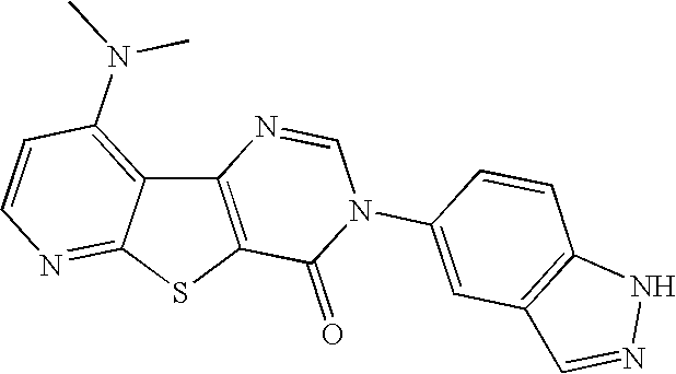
C12=C(SC3=NC=CC(N(C)C)=C13)C(=O)N(C1=CC3=C(C=C1)NN=C3)C=N2
